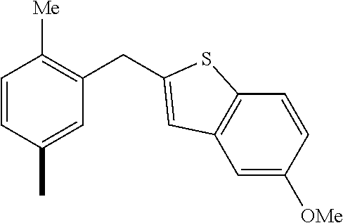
C1=CC(C)=CC(CC2=CC3=C(C=CC([OMe])=C3)S2)=C1[Me]
